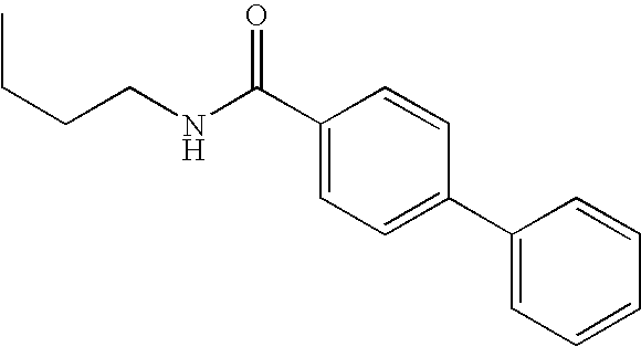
C1=CC(C(NCCCC)=O)=CC=C1C1=CC=CC=C1
